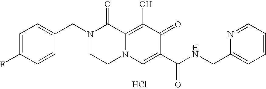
C1=C(F)C=CC(CN2CCN3C(=C(O)C(=O)C(C(=O)NCC4=CC=CC=N4)=C3)C2=O)=C1.Cl
